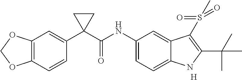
C1(C2(C(NC3=CC=C4C(=C3)C(S(C)(=O)=O)=C(C(C)(C)C)N4)=O)CC2)=CC2=C(C=C1)OCO2.[H]
